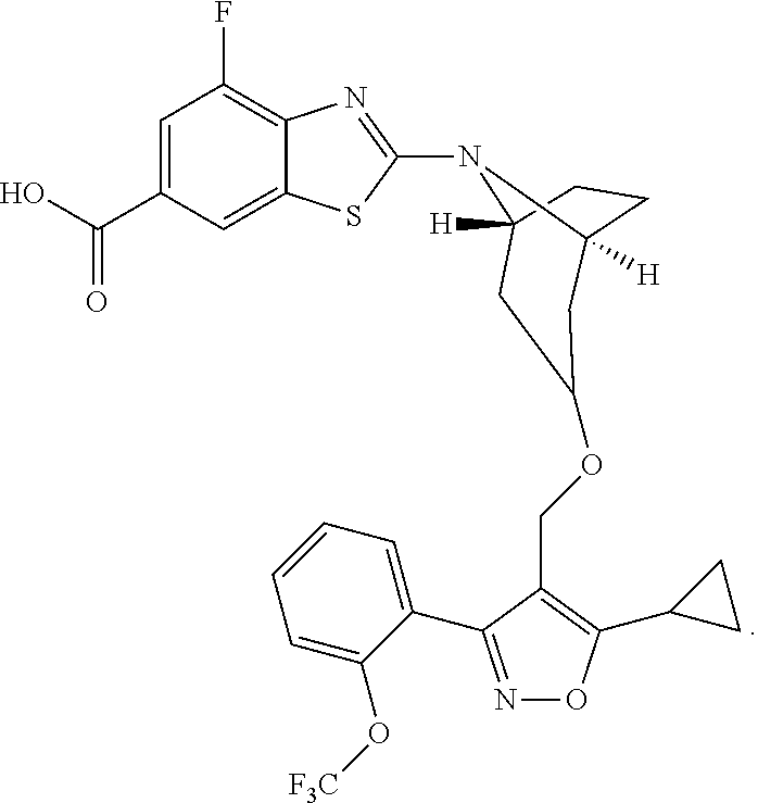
C1=C(C(O)=O)C=C2C(=C1F)N=C(N1C3([H])CCC1([H])CC(OCC1=C(C4CC4)ON=C1C1=CC=CC=C1O[F3C])C3)S2
